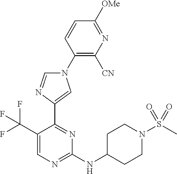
C1=CC([OMe])=NC([CN])=C1N1C=NC(C2=NC(NC3CCN(S(=O)(=O)C)CC3)=NC=C2C(F)(F)F)=C1
